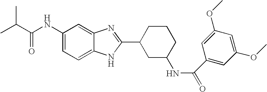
C(C(NC1=CC=C2C(=C1)N=C(C1CC(NC(C3=CC(OC)=CC(OC)=C3)=O)CCC1)N2)=O)(C)C
